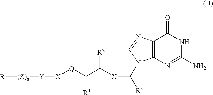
[R][(Z)n][Y][X][Q]C([R1])C([X]C([R3])N1C2=C(C(=O)NC(N)=N2)N=C1)[R2]
